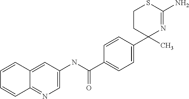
C1=C(C2(C)N=C(N)SCC2)C=CC(C(NC2=CN=C3C(=C2)C=CC=C3)=O)=C1
